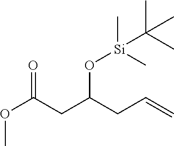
COC(CC(CC=C)O[Si](C)(C)C(C)(C)C)=O
